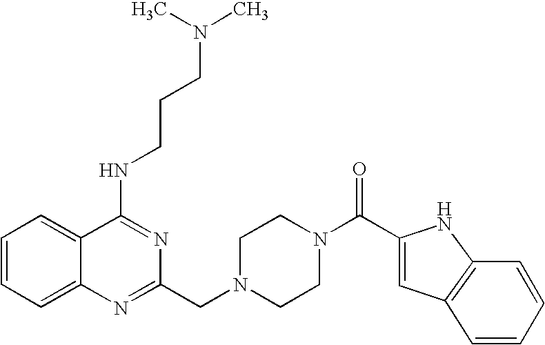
C1=CC=C2C(=C1)C(NCCCN(C)C)=NC(CN1CCN(C(C3=CC4=C(N3)C=CC=C4)=O)CC1)=N2
